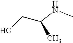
C(NC)(CO)C
